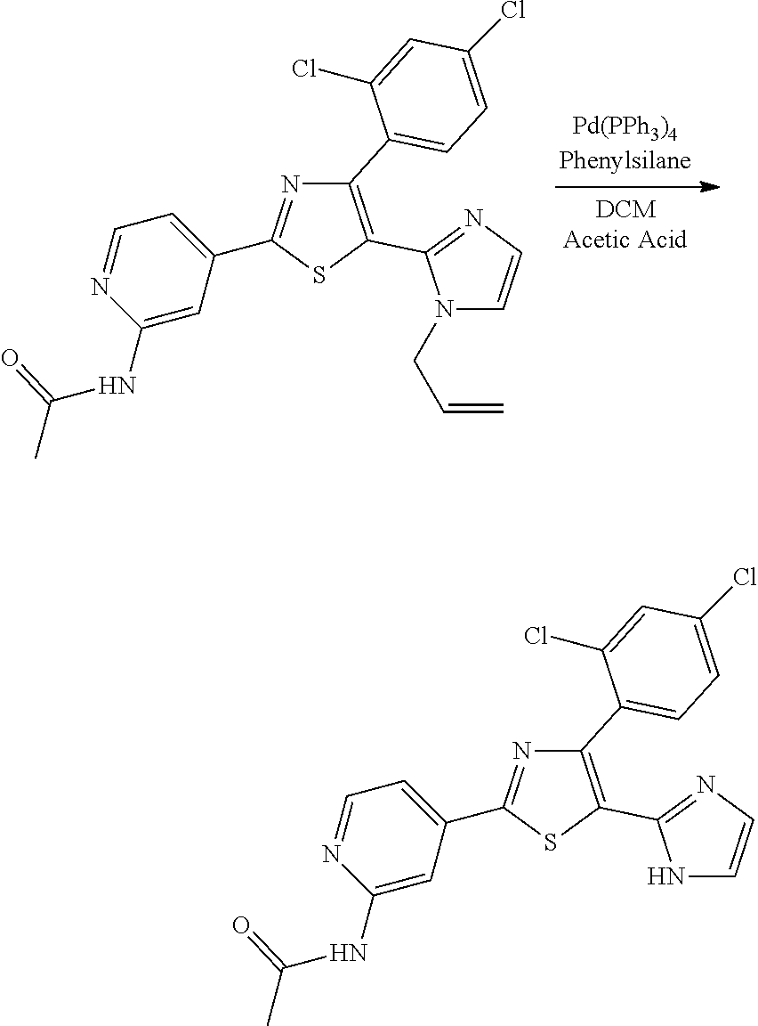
C1(C2=CC=C(Cl)C=C2Cl)=C(C2=NC=CN2CC=C)SC(C2=CC=NC(NC(C)=O)=C2)=N1.C1(C2=CC=C(Cl)C=C2Cl)=C(C2=NC=CN2)SC(C2=CC=NC(NC(C)=O)=C2)=N1
